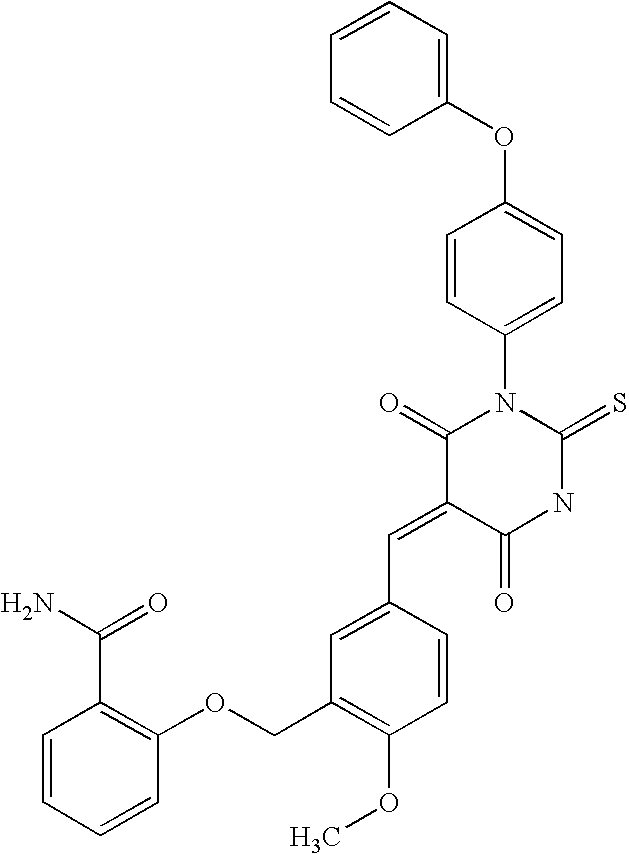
C1=CC=CC(OC2=CC=C(N3C(=O)C(=CC4=CC(COC5=C(C(N)=O)C=CC=C5)=C(OC)C=C4)C(=O)NC3=S)C=C2)=C1
